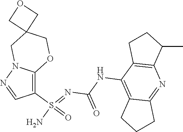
C(NC1=C2C(=NC3=C1CCC3C)CCC2)(N=S(N)(=O)C1=C2N(N=C1)CC1(CO2)COC1)=O
